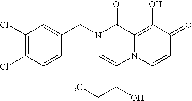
C1=C(CN2C=C(C(O)CC)N3C(=C(O)C(=O)C=C3)C2=O)C=CC(Cl)=C1Cl
